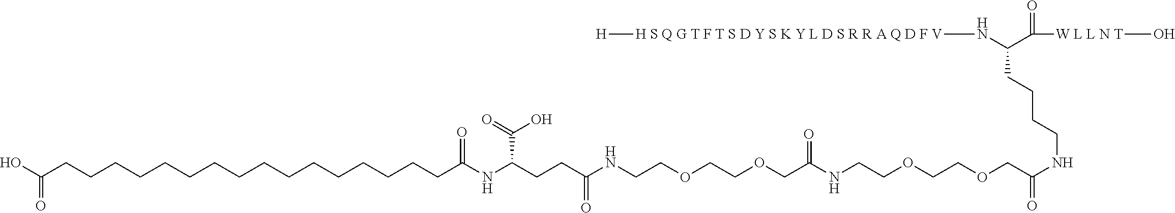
[H][H S Q G T F T S D Y S K Y L D S R R A Q D F V]NC(CCCCNC(=O)COCCOCCNC(COCCOCCNC(CCC(NC(CCCCCCCCCCCCCCCCC(O)=O)=O)C(O)=O)=O)=O)C(=O)[W L L N T]O
